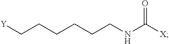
[Y]CCCCCCNC([X])=O
